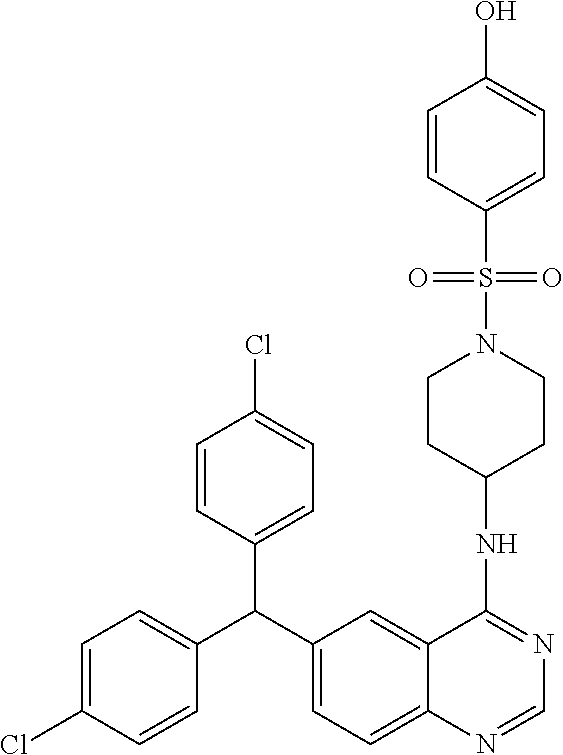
C1=CC(C(C2=CC=C(Cl)C=C2)C2=CC=C3C(=C2)C(NC2CCN(S(C4=CC=C(O)C=C4)(=O)=O)CC2)=NC=N3)=CC=C1Cl
